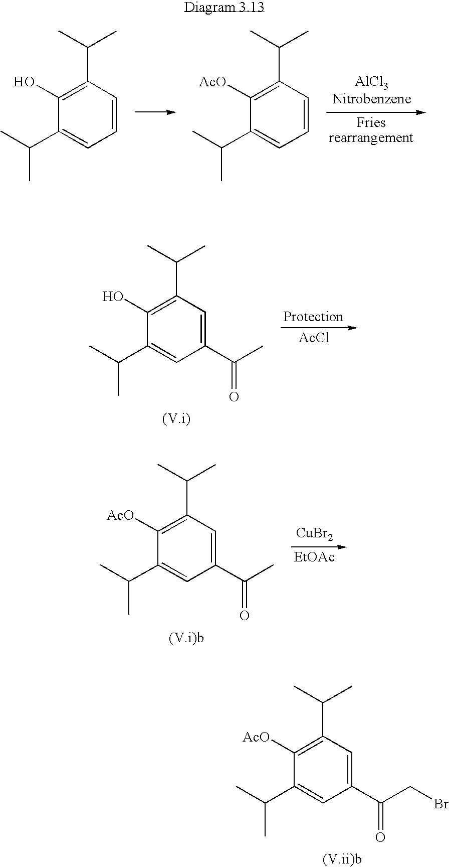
C1=CC(C(C)C)=C(O)C(C(C)C)=C1.C1=CC(C(C)C)=C([AcO])C(C(C)C)=C1.C1(C(C)=O)=CC(C(C)C)=C(O)C(C(C)C)=C1.[AcCl].C1(C(C)=O)=CC(C(C)C)=C([AcO])C(C(C)C)=C1.[EtOAc].[CuBr2].C1(C(CBr)=O)=CC(C(C)C)=C([AcO])C(C(C)C)=C1
